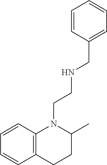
C1=CC2=C(C=C1)N(CCNCC1=CC=CC=C1)C(C)CC2
